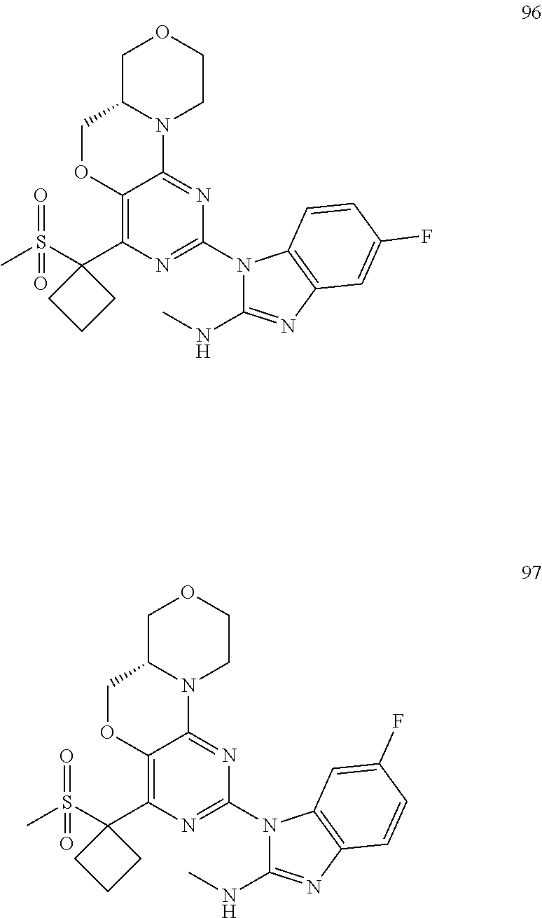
C1C2N(CCO1)C1=NC(N3C(NC)=NC4=C3C=CC(F)=C4)=NC(C3(S(C)(=O)=O)CCC3)=C1OC2.C1C2N(CCO1)C1=NC(N3C(NC)=NC4=C3C=C(F)C=C4)=NC(C3(S(C)(=O)=O)CCC3)=C1OC2
